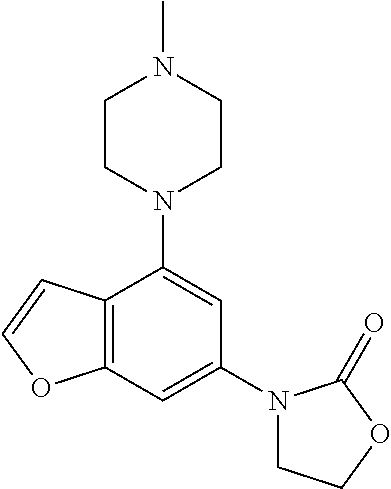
C12=C(C=C(N3CCOC3=O)C=C1N1CCN(C)CC1)OC=C2
